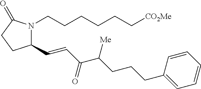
C1(C=CC(C(CCCC2=CC=CC=C2)[Me])=O)N(CCCCCC[CO2Me])C(=O)CC1
